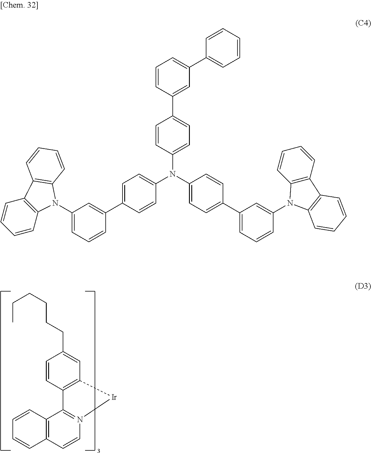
C12=C(C=CN3=C1C1=C(C=C(CCCCCC)C=C1)[Ir]3)C=CC=C2.C1=CC2=C(C=C1)C1=C(N2C2=CC=CC(C3=CC=C(N(C4=CC=C(C5=CC=CC(N6C7=C(C=CC=C7)C7=C6C=CC=C7)=C5)C=C4)C4=CC=C(C5=CC(C6=CC=CC=C6)=CC=C5)C=C4)C=C3)=C2)C=CC=C1
